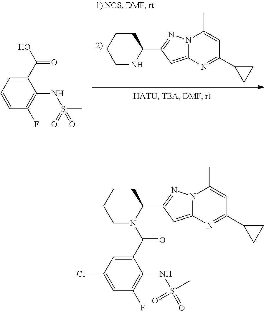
C1CCCC(C2=NN3C(=C2)N=C(C2CC2)C=C3C)N1.C(=O)(O)C1=CC=CC(F)=C1NS(=O)(=O)C.C1CCCC(C2=NN3C(=C2)N=C(C2CC2)C=C3C)N1C(=O)C1=CC(Cl)=CC(F)=C1NS(=O)(C)=O
